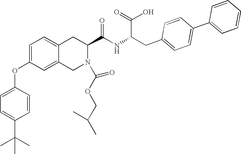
C12=CC=C(OC3=CC=C(C(C)(C)C)C=C3)C=C1CN(C(=O)OCC(C)C)C(C(NC(CC1=CC=C(C3=CC=CC=C3)C=C1)C(=O)O)=O)C2
